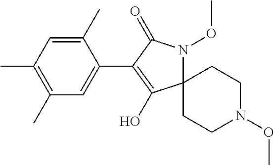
C12(N(OC)C(=O)C(C3=CC(C)=C(C)C=C3C)=C1O)CCN(OC)CC2
